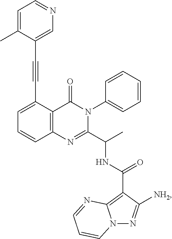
C1=C(C#CC2=CN=CC=C2C)C2=C(C=C1)N=C(C(C)NC(=O)C1=C3N(N=C1[NH2])C=CC=N3)N(C1=CC=CC=C1)C2=O
